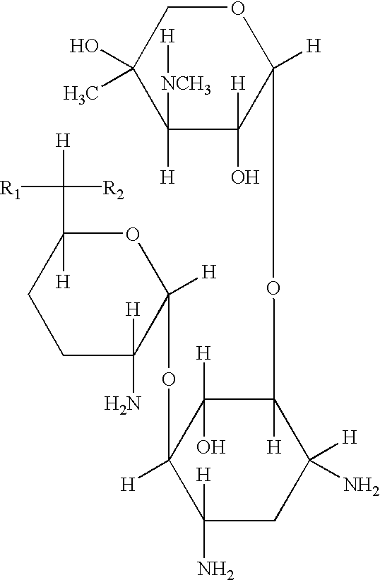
C1(O)([H])C([H])(OC2([H])OCC(O)(C)C([H])([NCH3][H])C2([H])O)C([H])(N)CC([H])(N)C1([H])OC1([H])OC([H])(C([R2])([R1])[H])CCC1([H])N
